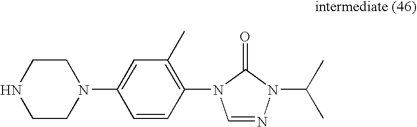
C1NCCN(C2=CC(C)=C(N3C=NN(C(C)C)C3=O)C=C2)C1
